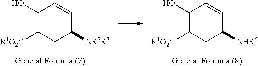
C1(O)C([R1O2C])CC([NR2R3])C=C1.C1(O)C([R1O2C])CC([NHR5])C=C1
